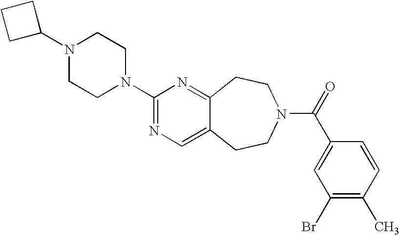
C1C(N2CCN(C3=NC=C4C(=N3)CCN(C(=O)C3=CC(Br)=C(C)C=C3)CC4)CC2)CC1
